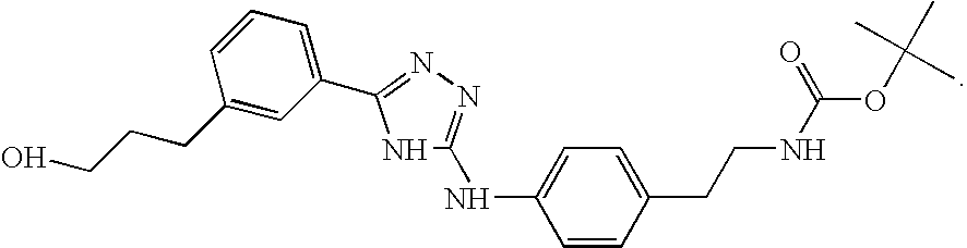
C1=C(NC2=NN=C(C3=CC=CC(CCCO)=C3)N2)C=CC(CCNC(=O)OC(C)(C)C)=C1
